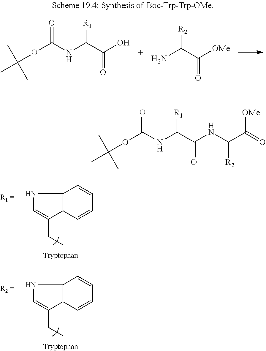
CC(C)(OC(NC(C(O)=O)[R1])=O)C.NC(C([OMe])=O)[R2].C12=C(C=CC=C1)C(CC)=CN2.C12=C(C=CC=C1)C(CC)=CN2.C(OC(NC(C(NC([R2])C([OMe])=O)=O)[R1])=O)(C)(C)C
